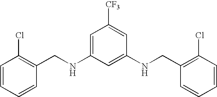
C1=CC=CC(CNC2=CC([CF3])=CC(NCC3=C(Cl)C=CC=C3)=C2)=C1Cl
